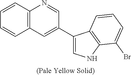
C12=C(C=CC=C1)N=CC(C1=CNC3=C1C=CC=C3Br)=C2
